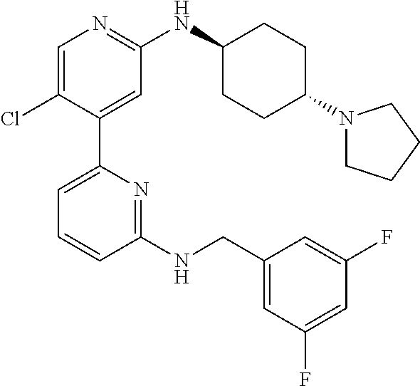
C1=C(Cl)C(C2=CC=CC(NCC3=CC(F)=CC(F)=C3)=N2)=CC(NC2CCC(N3CCCC3)CC2)=N1
